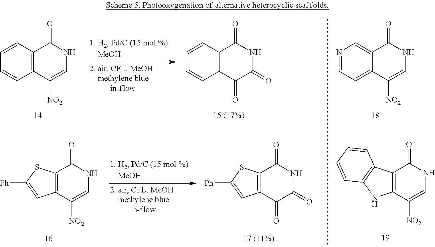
C12=C(C=CC=C1)C(=O)NC=C2[NO2].C12=C(C=CC=C1)C(=O)NC(=O)C2=O.C12=C(C([NO2])=CNC1=O)C=C([Ph])S2.C12=C(C(=O)C(=O)NC1=O)C=C([Ph])S2.C12=C(C([NO2])=CNC1=O)NC1=C2C=CC=C1.C12=CC=NC=C1C(=O)NC=C2[NO2]
